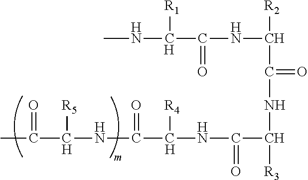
CC(C(NC(C(NC(C([R3])NC(C([R2])NC(=O)C(NC)[R1])=O)=O)[R4])=O)[R5])=O
